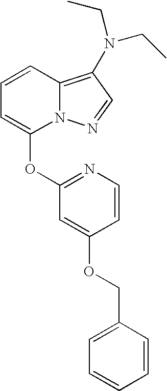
C1=CC2=C(N(CC)CC)C=NN2C(OC2=NC=CC(OCC3=CC=CC=C3)=C2)=C1
